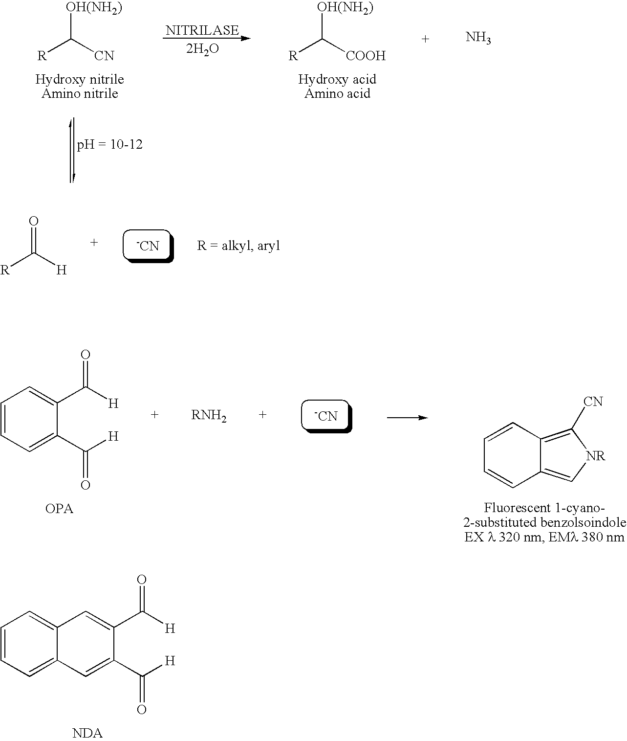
[R]C([CN])[OH(NH2)].[2H2O].[R]C([COOH])[OH(NH2)].N.C12=CC=CC=C1C=C(C([H])=O)C(C([H])=O)=C2.[-CN].[R]C([H])=O.C1=CC=C(C([H])=O)C(C([H])=O)=C1.[-CN].C1=CC2=C([CN])[NR]C=C2C=C1
